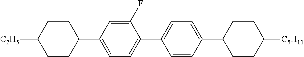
C1(C2=CC=C(C3=CC=C(C4CCC([C2H5])CC4)C=C3F)C=C2)CCC([C5H11])CC1
